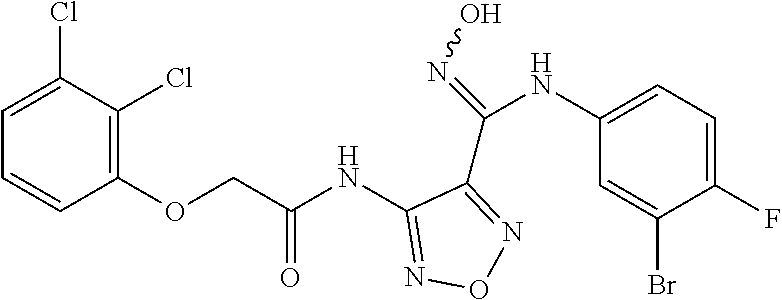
C1(NC(COC2=C(Cl)C(Cl)=CC=C2)=O)=NON=C1C(=NO)NC1=CC=C(F)C(Br)=C1
